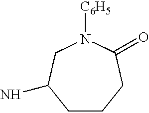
C1CCC(=O)N([C6H5])CC1N
